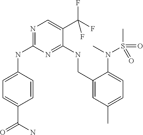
C1=C(NC2=NC=C(C(F)(F)F)C(NCC3=CC(C)=CC=C3N(S(C)(=O)=O)C)=N2)C=CC(C(=O)N)=C1
